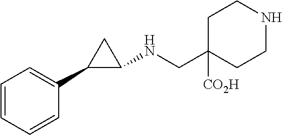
C1=CC=CC(C2C(NCC3([CO2H])CCNCC3)C2)=C1
